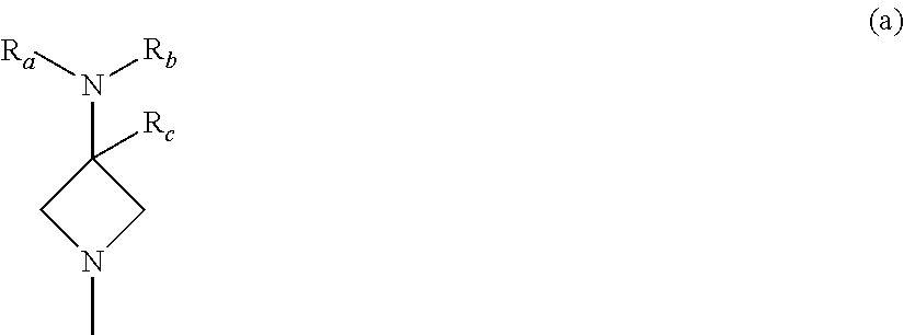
C1(N([Ra])[Rb])([Rc])CN(C)C1
